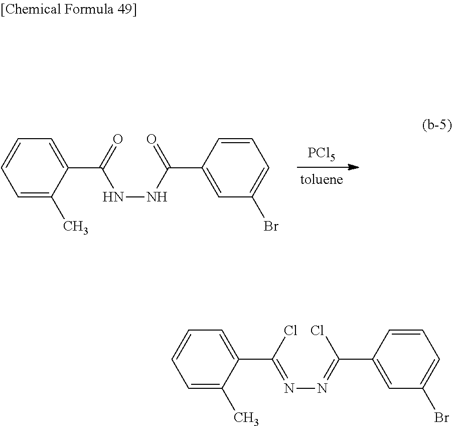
C1=C(C)C(C(=O)NNC(C2=CC(Br)=CC=C2)=O)=CC=C1.[PCl5].C1=C(C)C(C(Cl)=NN=C(C2=CC(Br)=CC=C2)Cl)=CC=C1
